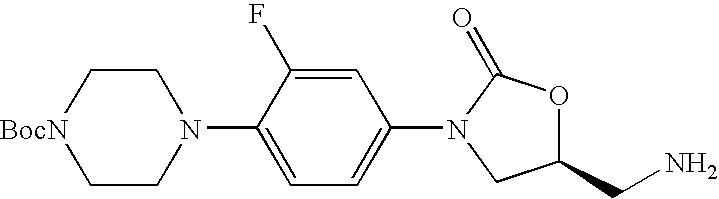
[BocN]1CCN(C2=CC=C(N3C(=O)OC(CN)C3)C=C2F)CC1
